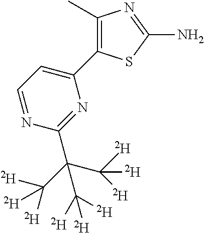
C1(C2=C(C)N=C(N)S2)=CC=NC(C(C([D])([D])[D])(C([D])([D])[D])C([D])([D])[D])=N1
